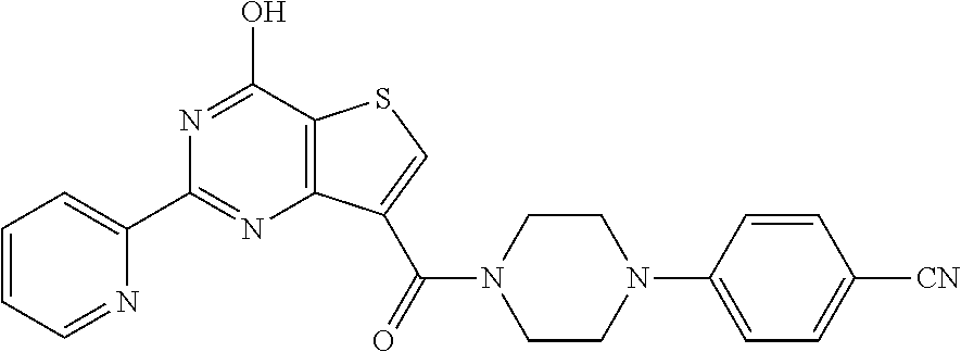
C1=CC=NC(C2=NC3=C(C(O)=N2)SC=C3C(N2CCN(C3=CC=C([CN])C=C3)CC2)=O)=C1
